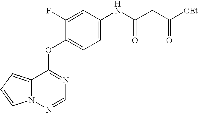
C1=C(F)C(OC2=NC=NN3C2=CC=C3)=CC=C1NC(CC([OEt])=O)=O
